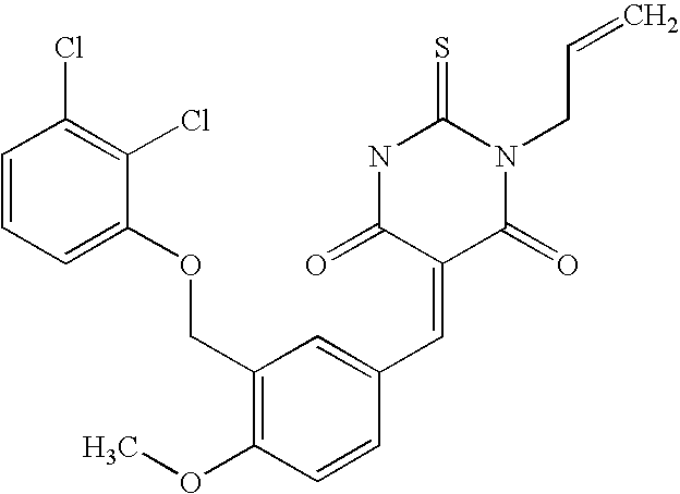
C1=CC=C(OCC2=C(OC)C=CC(C=C3C(=O)N(CC=C)C(=S)NC3=O)=C2)C(Cl)=C1Cl
